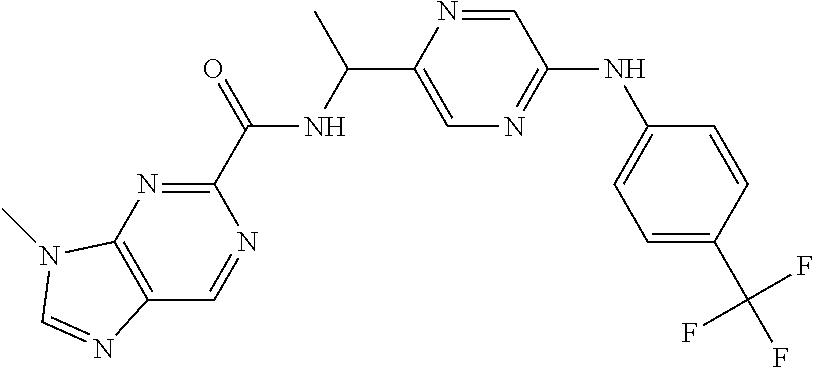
C1(C(=O)NC(C2=CN=C(NC3=CC=C(C(F)(F)F)C=C3)C=N2)C)=NC2=C(C=N1)N=CN2C
